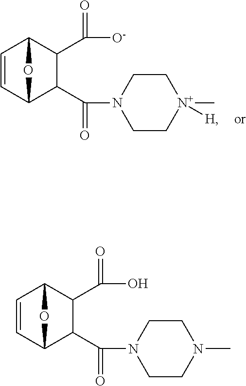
C1=CC2C(C(N3CCN(C)CC3)=O)C(C(O)=O)C1O2.C1=CC2C(C(N3CC[N+](C)([H])CC3)=O)C(C([O-])=O)C1O2
